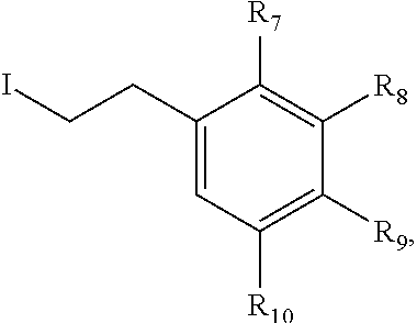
C(C1=CC([R10])=C([R9])C([R8])=C1[R7])CI
